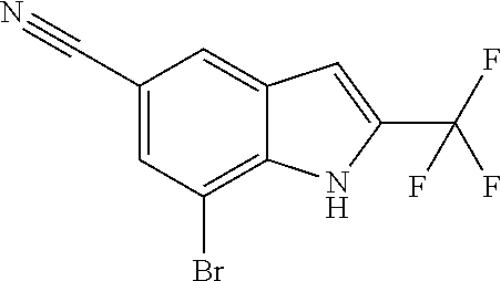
C1(C#N)=CC(Br)=C2C(=C1)C=C(C(F)(F)F)N2
